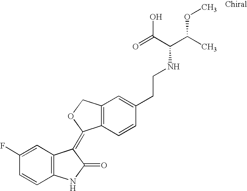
C12=C(C=CC(CCNC(C(=O)O)C(C)OC)=C1)C(=C1C3=C(NC1=O)C=CC(F)=C3)OC2
